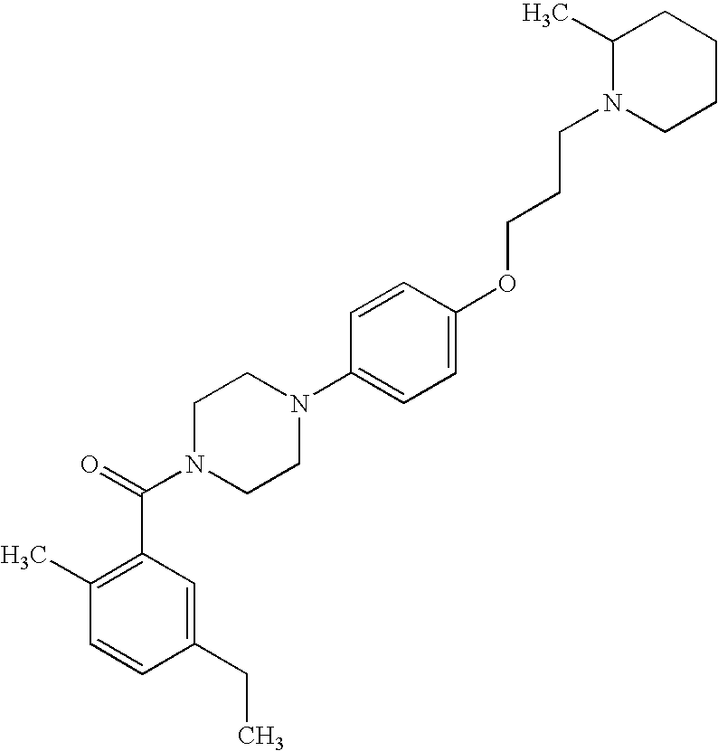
C1=CC(CC)=CC(C(N2CCN(C3=CC=C(OCCCN4CCCCC4C)C=C3)CC2)=O)=C1C
